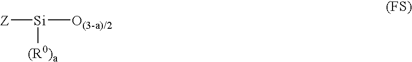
[Z][Si]([O(3-a)/2])[(R0)a]
